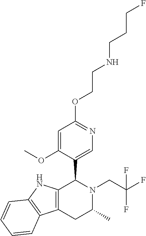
C12=C(CC(C)N(CC(F)(F)F)C1C1=CN=C(OCCNCCCF)C=C1OC)C1=C(N2)C=CC=C1
